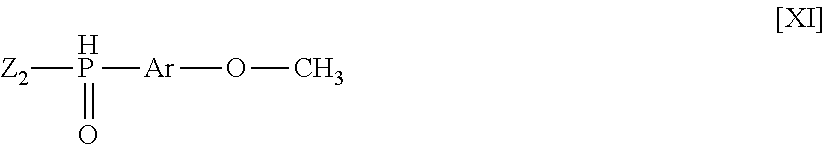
[Z2][HP]([Ar]OC)=O
